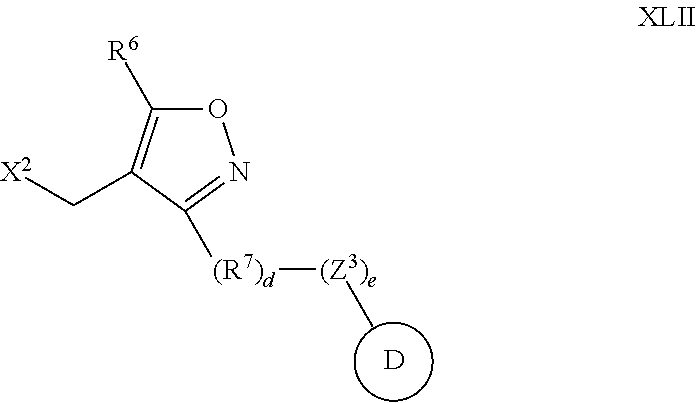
O1C([R6])=C(C[X2])C([(R7)d][(Z3)e]C)=N1.[D]
